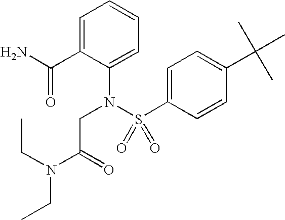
C1=C(C(N)=O)C(N(S(C2=CC=C(C(C)(C)C)C=C2)(=O)=O)CC(N(CC)CC)=O)=CC=C1
